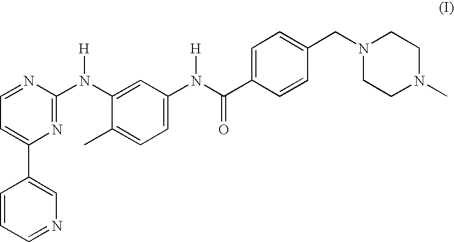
C1=C(C2=CN=CC=C2)N=C(N(C2=CC(N(C(C3=CC=C(CN4CCN(C)CC4)C=C3)=O)[H])=CC=C2C)[H])N=C1
